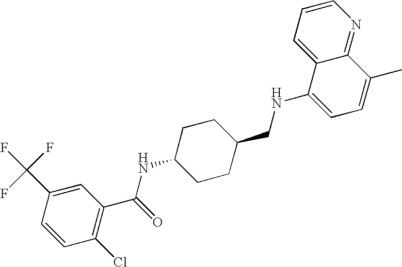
C1(C(F)(F)F)=CC(C(=O)NC2CCC(CNC3=CC=C(C)C4=NC=CC=C34)CC2)=C(Cl)C=C1
